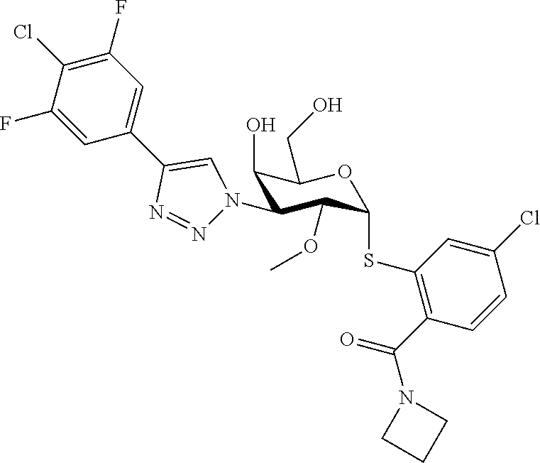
C1(O)C(N2N=NC(C3=CC(F)=C(Cl)C(F)=C3)=C2)C(OC)C(SC2=C(C(N3CCC3)=O)C=CC(Cl)=C2)OC1CO
